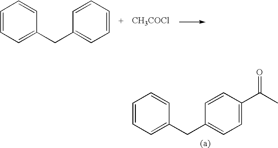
C1=CC=C(CC2=CC=CC=C2)C=C1.[CH3COCl].C1=CC=C(CC2=CC=C(C(=O)C)C=C2)C=C1
